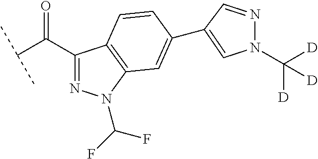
C(C(C1=NN(C(F)F)C2=C1C=CC(C1=CN(C([D])([D])[D])N=C1)=C2)=O)(C)C
